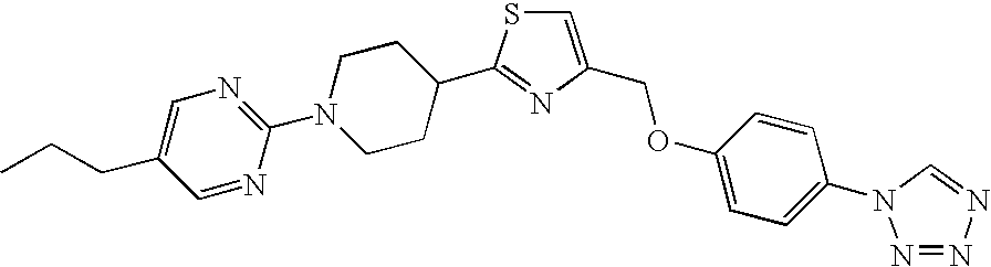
C1=C(COC2=CC=C(N3N=NN=C3)C=C2)N=C(C2CCN(C3=NC=C(CCC)C=N3)CC2)S1
